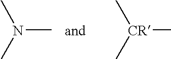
N(C)(C)C.[CR](C)(C)C
